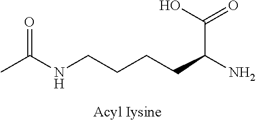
CC(NCCCCC(N)C(O)=O)=O
